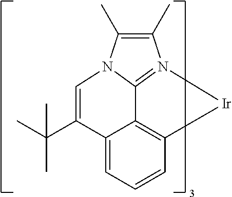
C1(C)=C(C)N2C3=N1[Ir]C1=C3C(=CC=C1)C(C(C)(C)C)=C2
